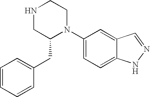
C1=CC=CC(CC2N(C3=CC=C4C(=C3)C=NN4)CCNC2)=C1
